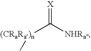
[(CRaRa)n](C([NHRa])=[X])C
